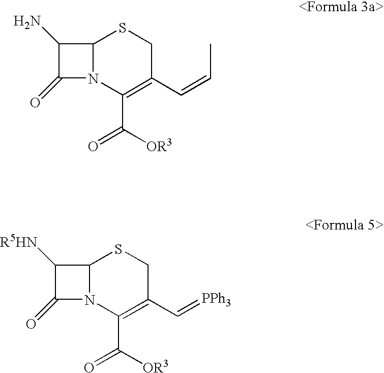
C1(N)C(=O)N2C1SCC(C=CC)=C2C([OR3])=O.C1([R5HN])C(=O)N2C1SCC(C=[PPh3])=C2C([OR3])=O
